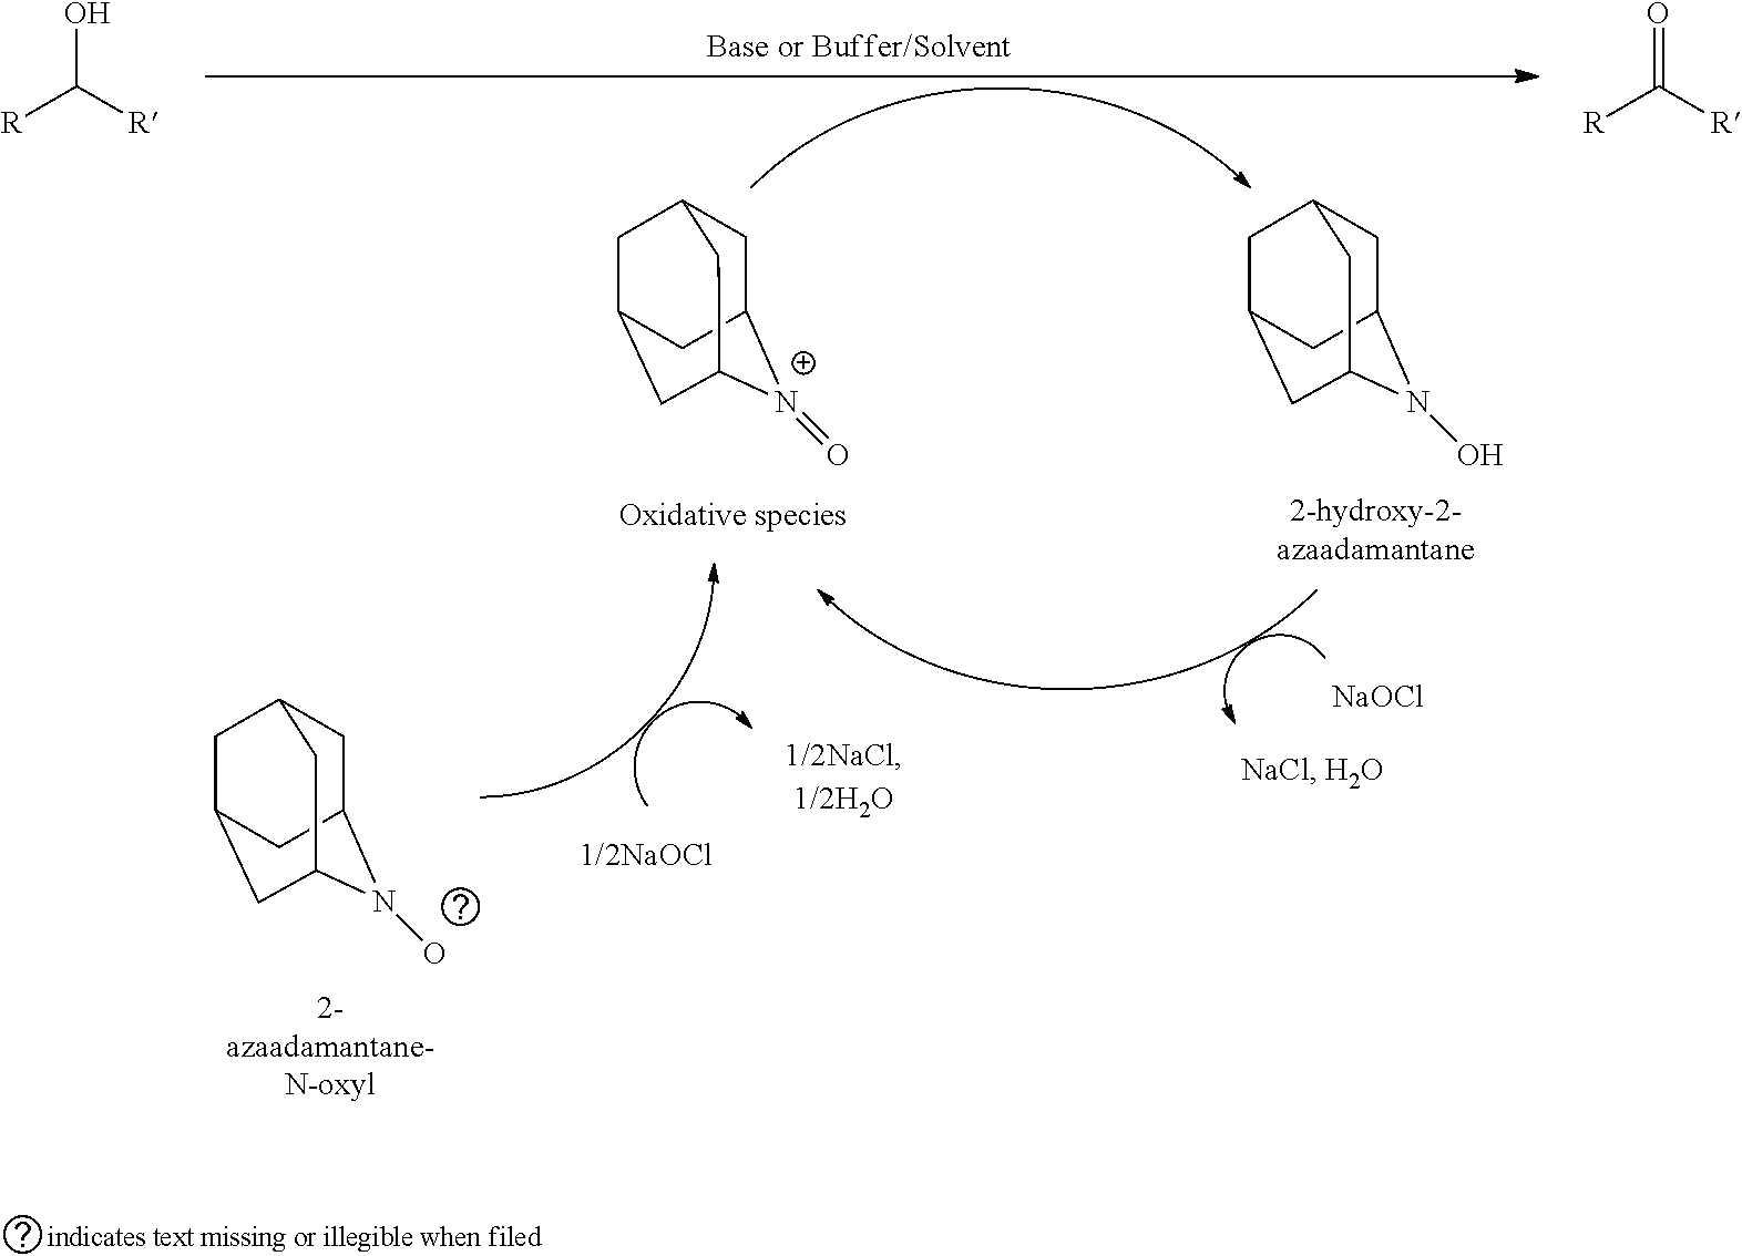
C1C2N(O)C3CC(CC1C3)C2.C1C2[N+](=O)C3CC(CC1C3)C2.[NaOCl].C1C2N(O)C3CC(CC1C3)C2.OC([R])[R].O=C([R])[R]
